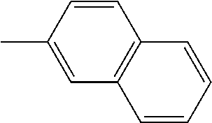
CC1=CC2=C(C=C1)C=CC=C2
